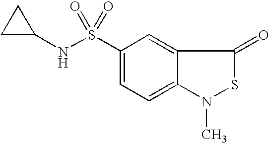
C1(S(NC2CC2)(=O)=O)=CC=C2C(=C1)C(=O)SN2C
